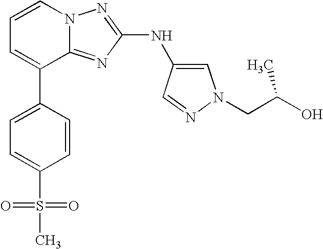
C1=CN2C(=NC(NC3=CN(CC(O)C)N=C3)=N2)C(C2=CC=C(S(=O)(=O)C)C=C2)=C1
